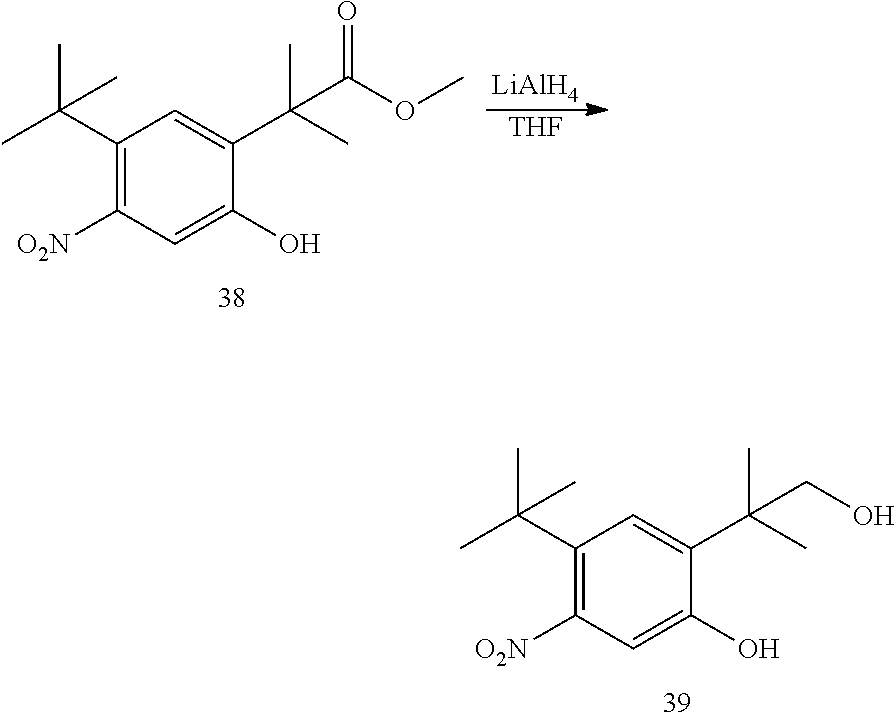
C1(C(C)(C)C)=C([O2N])C=C(O)C(C(CO)(C)C)=C1.C1(C(C)(C)C)=C([O2N])C=C(O)C(C(C(OC)=O)(C)C)=C1.[LiAlH4].[THF]
